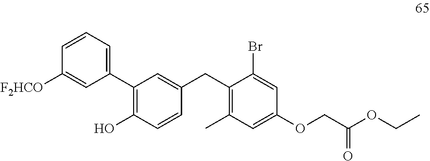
C1=CC=C(C2=C(O)C=CC(CC3=C(C)C=C(OCC(OCC)=O)C=C3Br)=C2)C=C1[F2HCO]
